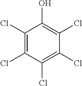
C1(Cl)=C(Cl)C(Cl)=C(Cl)C(Cl)=C1O
